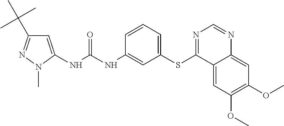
N(C(NC1=CC(SC2=NC=NC3=CC(OC)=C(OC)C=C23)=CC=C1)=O)C1=CC(C(C)(C)C)=NN1C
